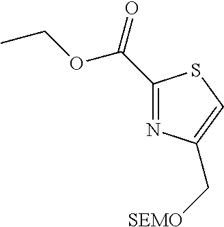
C(C1=NC(C[SEMO])=CS1)(=O)OCC
